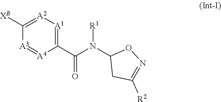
C1(C(N(C2CC([R2])=NO2)[R1])=O)=[A1][A2]=C([XB])[A3]=[A4]1
